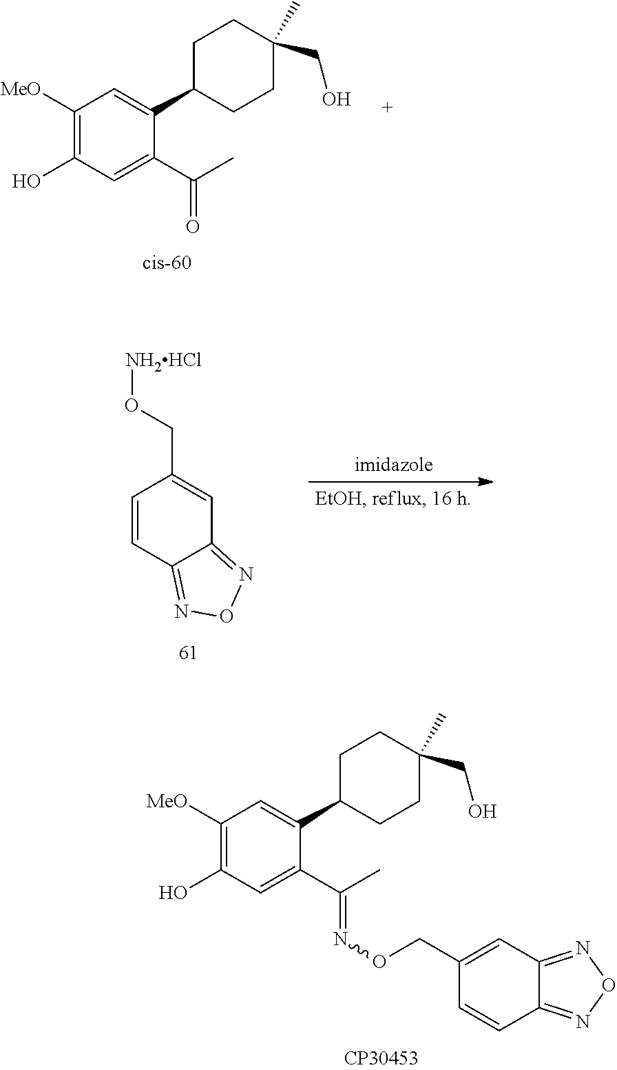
C1([MeO])=C(O)C=C(C(=O)C)C(C2CCC(CO)(C)CC2)=C1.C1=CC2=NON=C2C=C1CO[NH2HCl].C1([MeO])=C(O)C=C(C(=NOCC2=CC3=NON=C3C=C2)C)C(C2CCC(CO)(C)CC2)=C1
